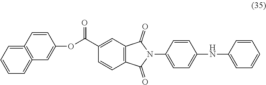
C1(C(OC2=CC3=C(=CC=CC=3)C=C2)=O)=CC2=C(C=C1)C(=O)N(C1=CC=C(NC3=CC=CC=C3)C=C1)C2=O
